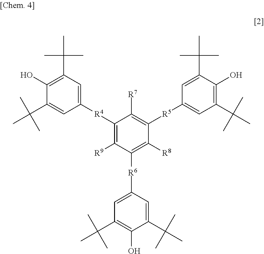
C1([R4]C2=CC(C(C)(C)C)=C(O)C(C(C)(C)C)=C2)=C([R9])C([R6]C2=CC(C(C)(C)C)=C(O)C(C(C)(C)C)=C2)=C([R8])C([R5]C2=CC(C(C)(C)C)=C(O)C(C(C)(C)C)=C2)=C1[R7]
